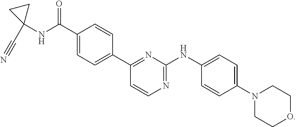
C1(NC(C2=CC=C(C3=NC(NC4=CC=C(N5CCOCC5)C=C4)=NC=C3)C=C2)=O)(C#N)CC1
